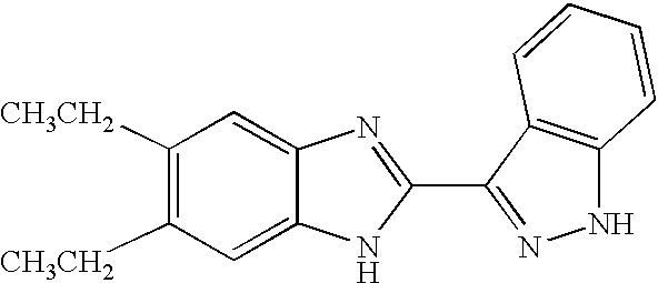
C1([CH3CH2])=C([CH3CH2])C=C2C(=C1)N=C(C1=NNC3=C1C=CC=C3)N2
